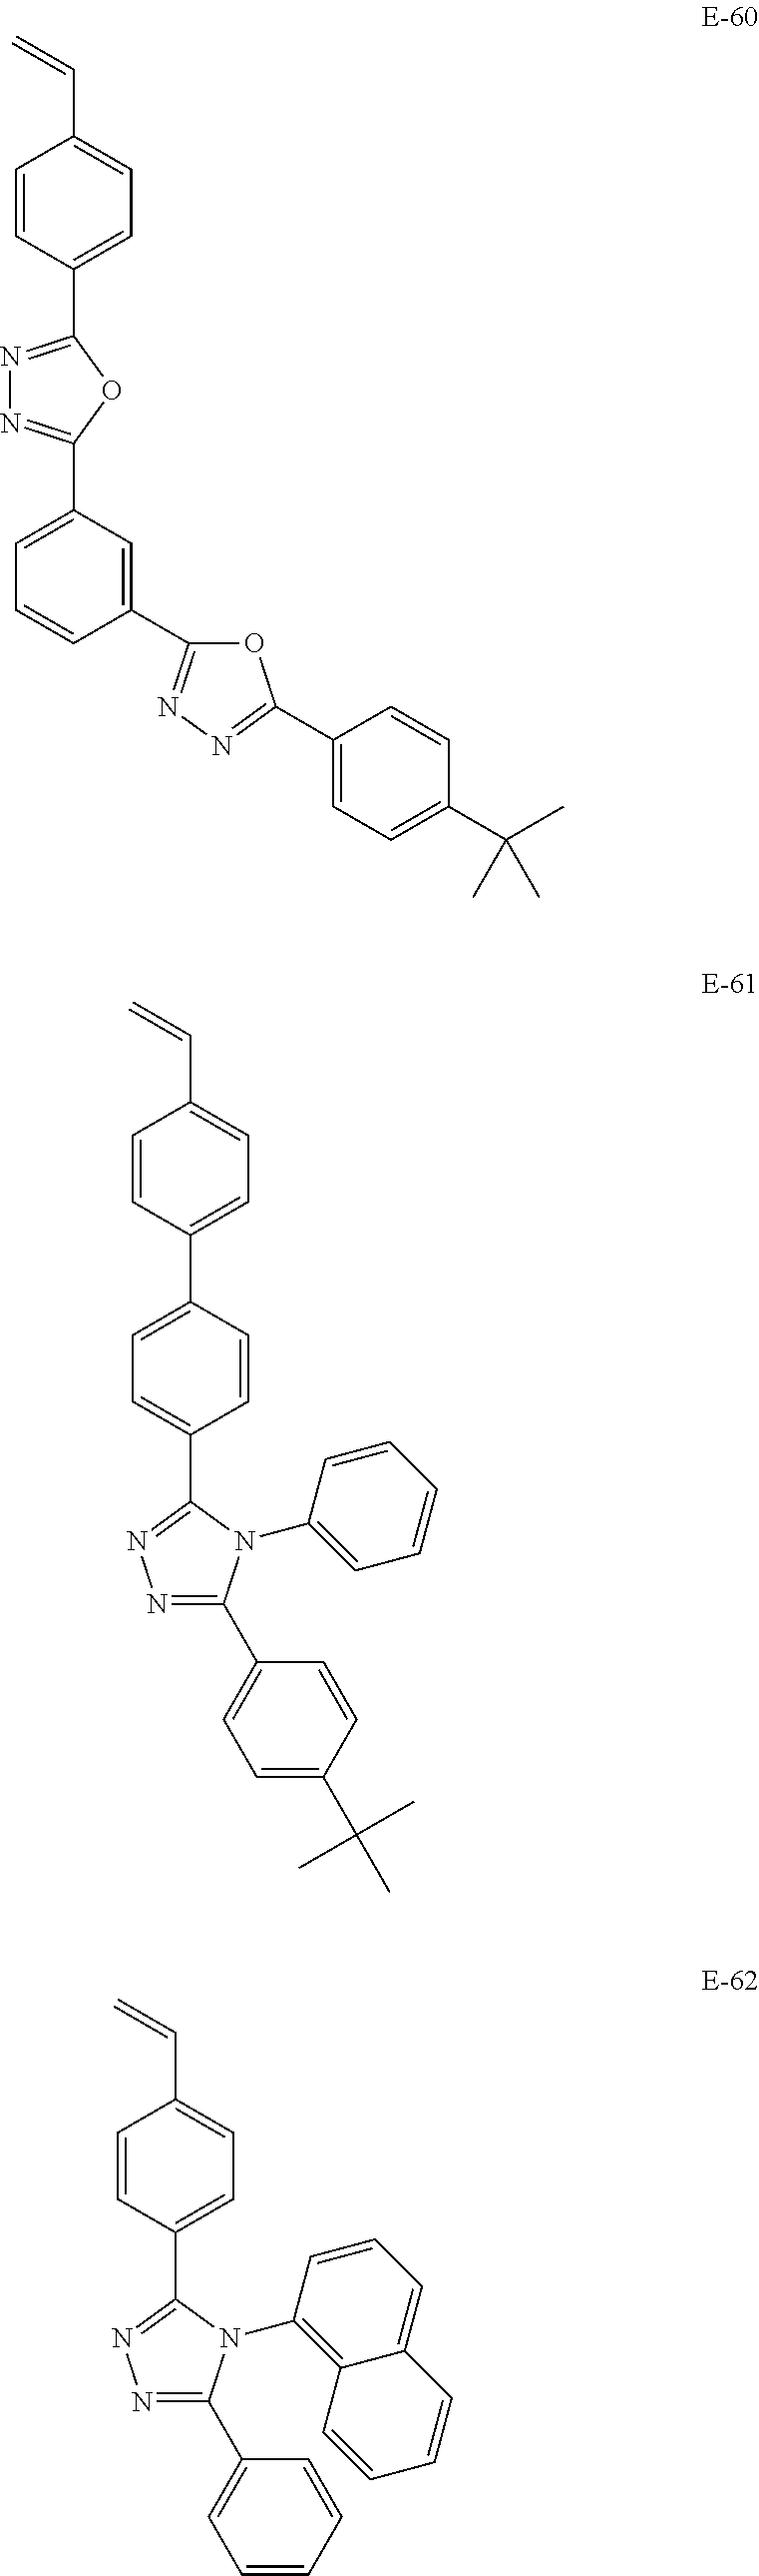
C1(C2=NN=C(C3=CC=CC(C4=NN=C(C5=CC=C(C(C)(C)C)C=C5)O4)=C3)O2)=CC=C(C=C)C=C1.C1(C2=CC=C(C=C)C=C2)=CC=C(C2=NN=C(C3=CC=C(C(C)(C)C)C=C3)N2C2=CC=CC=C2)C=C1.C1(C2=CC=C(C=C)C=C2)=NN=C(C2=CC=CC=C2)N1C1=C2C(=CC=C1)C=CC=C2
